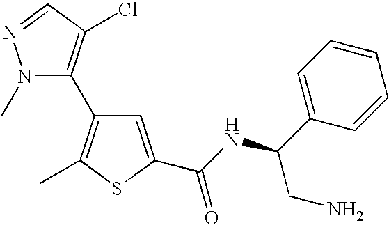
N1(C)N=CC(Cl)=C1C1=C(C)SC(C(NC(C2=CC=CC=C2)CN)=O)=C1
